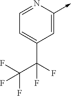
C1=NC(->C)=CC(C(F)(C(F)(F)F)F)=C1
